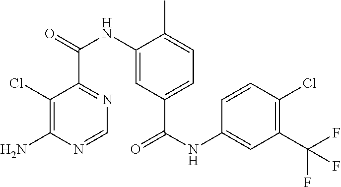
C1(Cl)=C(N)N=CN=C1C(=O)NC1=CC(C(NC2=CC(C(F)(F)F)=C(Cl)C=C2)=O)=CC=C1C
